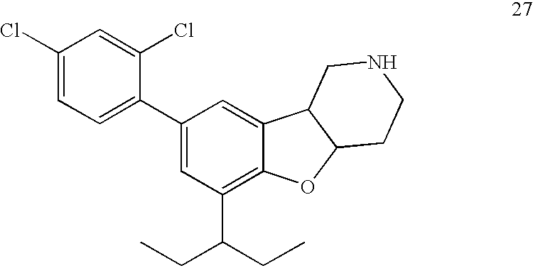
C1(Cl)=CC=C(C2=CC(C(CC)CC)=C3C(=C2)C2C(O3)CCNC2)C(Cl)=C1
